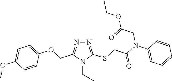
N1=C(SCC(N(C2=CC=CC=C2)CC(OCC)=O)=O)N(CC)C(COC2=CC=C(OC)C=C2)=N1
